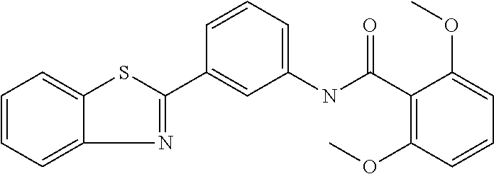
N1=C(C2=CC(NC(C3=C(OC)C=CC=C3OC)=O)=CC=C2)SC2=CC=CC=C12
